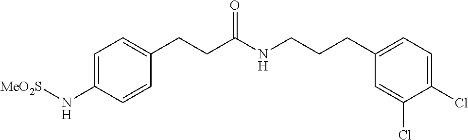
C1=C(N[MeO2S])C=CC(CCC(NCCCC2=CC=C(Cl)C(Cl)=C2)=O)=C1
